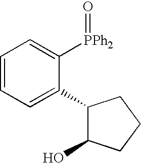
C1=CC=C(C2C(O)CCC2)C([PPh2]=O)=C1
